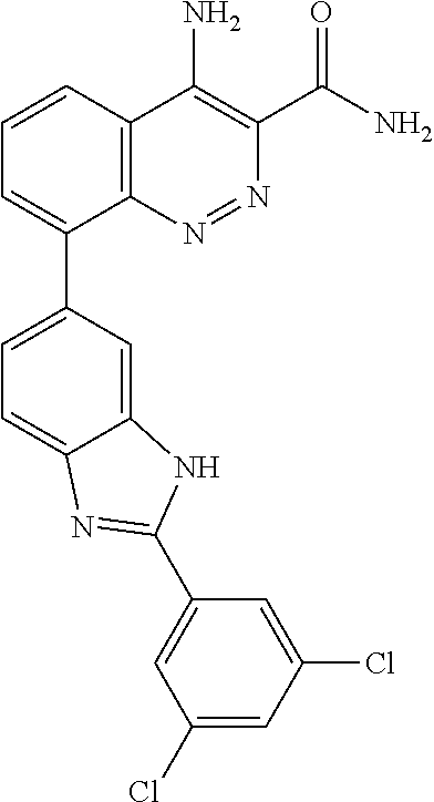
C1=CC2=C(C(C3=CC=C4C(=C3)NC(C3=CC(Cl)=CC(Cl)=C3)=N4)=C1)N=NC(C(N)=O)=C2N
